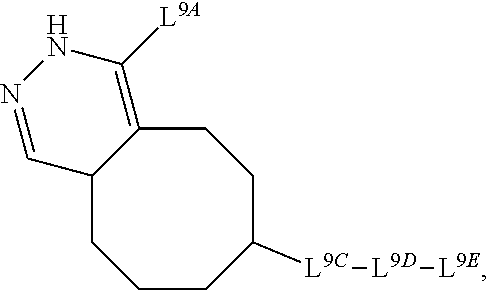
C1C2=C([L9A])NN=CC2CCCC([L9C][L9D][L9E])C1
